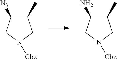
C1(C)C([N3])CN([Cbz])C1.C1(C)C(N)CN([Cbz])C1
